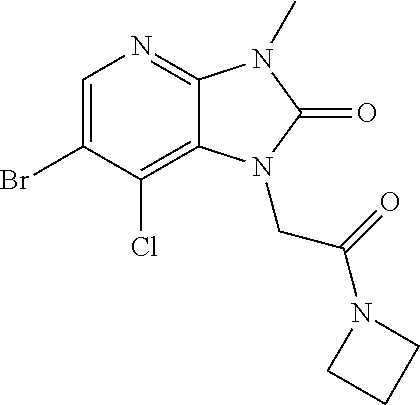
C1=C(Br)C(Cl)=C2C(=N1)N(C)C(=O)N2CC(N1CCC1)=O
